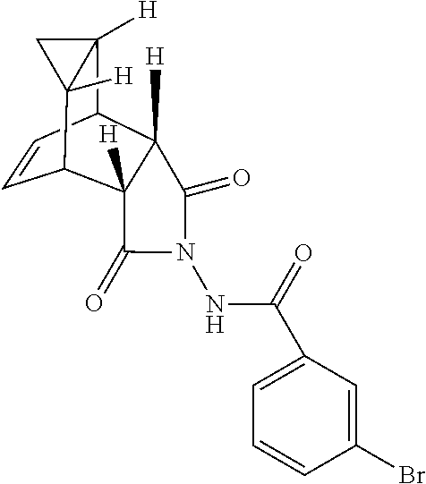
C1=CC2C3([H])C([H])(C1C1([H])C2([H])C1)C(=O)N(NC(=O)C1=CC=CC(Br)=C1)C3=O
